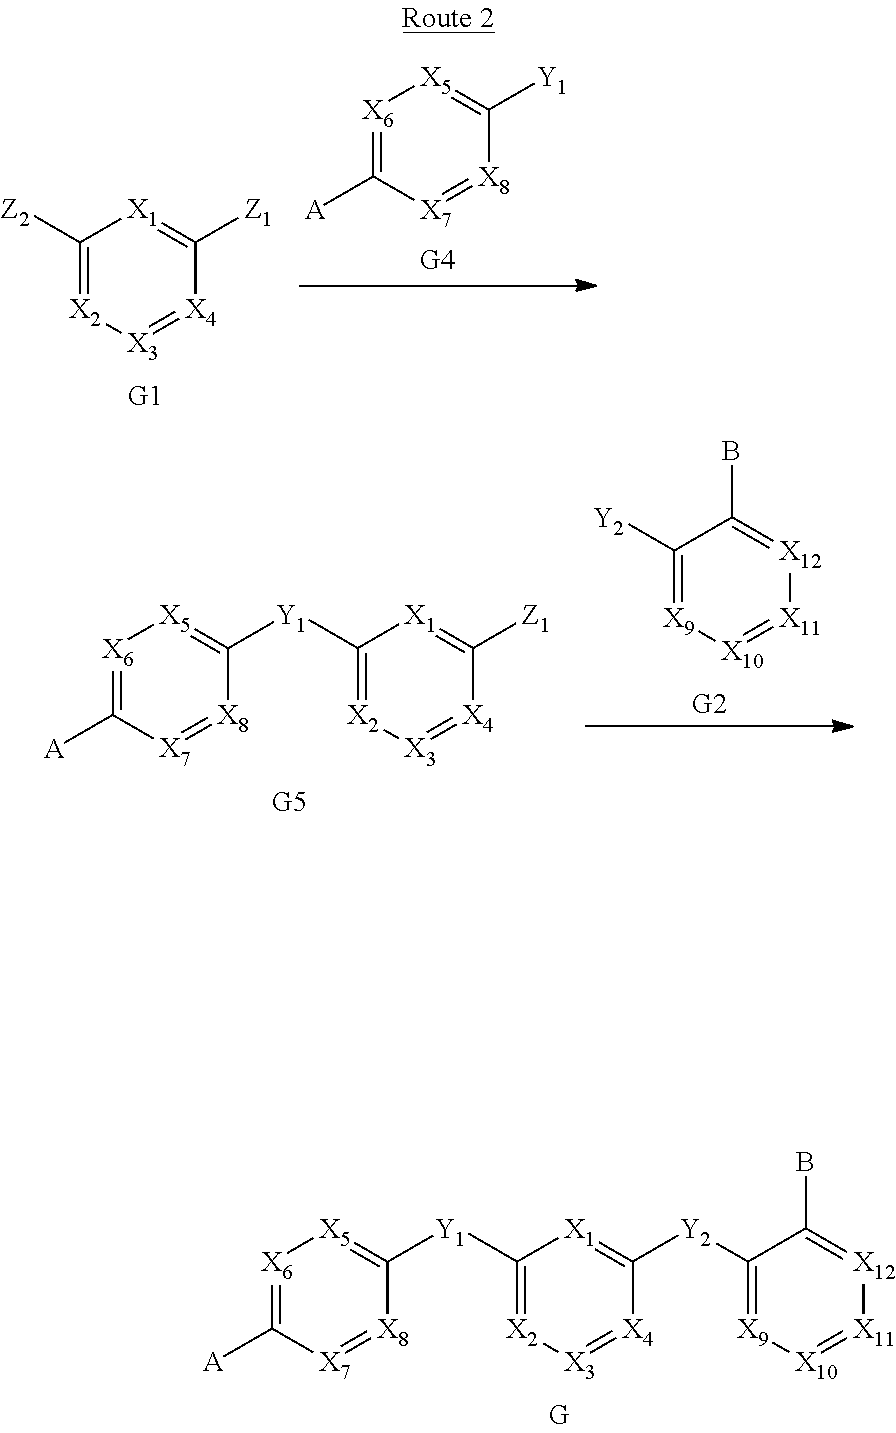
C1([Y1]C2=[X5][X6]=C([A])[X7]=[X8]2)=[X2][X3]=[X4]C([Y2]C2=[X9][X10]=[X11][X12]=C2B)=[X1]1.C1([Z2])=[X2][X3]=[X4]C([Z1])=[X1]1.[X6]1=C([A])[X7]=[X8]C([Y1])=[X5]1.C1([Y2])=[X9][X10]=[X11][X12]=C1B.C1([Y1]C2=[X5][X6]=C([A])[X7]=[X8]2)=[X2][X3]=[X4]C([Z1])=[X1]1
